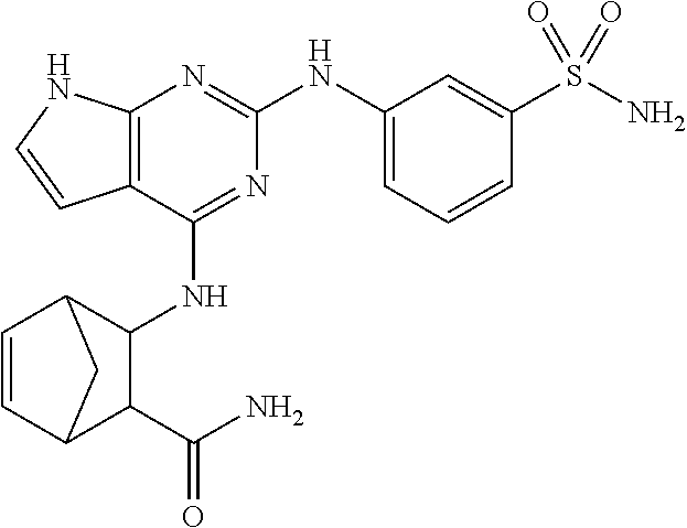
C12=C(C(NC3C4C=CC(C3C(N)=O)C4)=NC(NC3=CC=CC(S(N)(=O)=O)=C3)=N1)C=CN2
